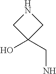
C1NCC1(CN)O
